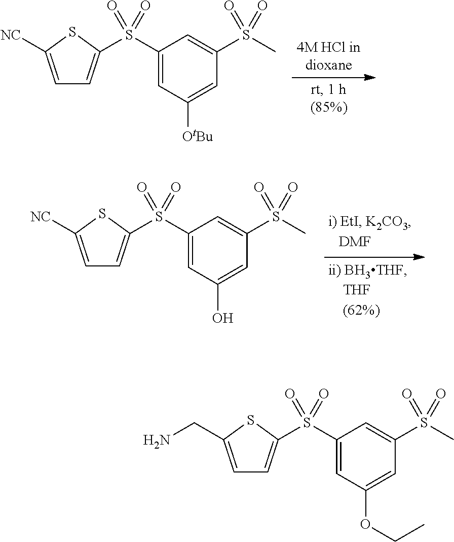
C1=C([NC])SC(S(C2=CC([OtBu])=CC(S(C)(=O)=O)=C2)(=O)=O)=C1.C1=C([NC])SC(S(C2=CC(O)=CC(S(C)(=O)=O)=C2)(=O)=O)=C1.C1=C(CN)SC(S(C2=CC(OCC)=CC(S(C)(=O)=O)=C2)(=O)=O)=C1
